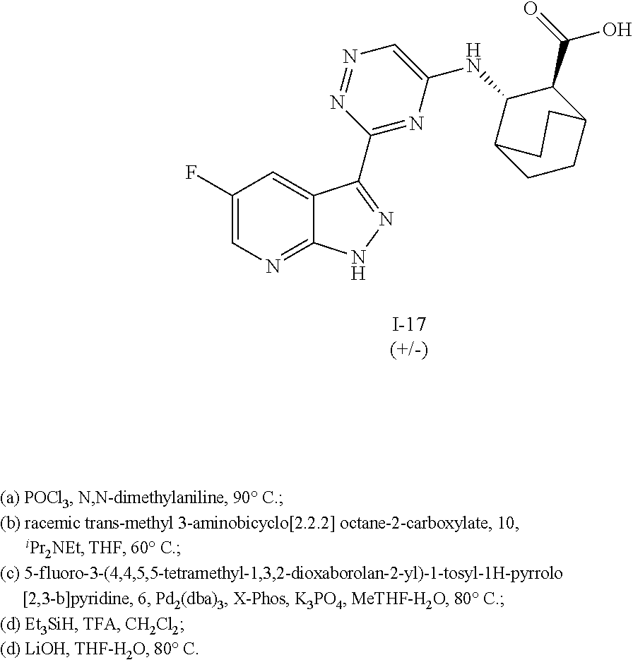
C1(F)=CN=C2C(=C1)C(C1=NC(NC3C4CCC(C3C(=O)O)CC4)=CN=N1)=NN2
